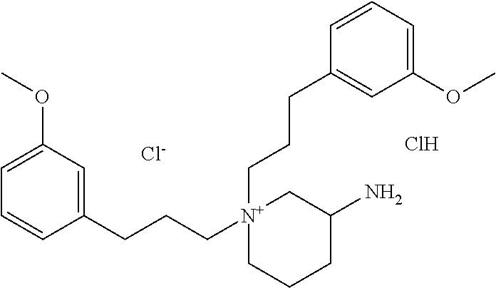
C1(CCC[N+]2(CCCC3=CC(OC)=CC=C3)CCCC(N)C2)=CC(OC)=CC=C1.[Cl-].Cl
